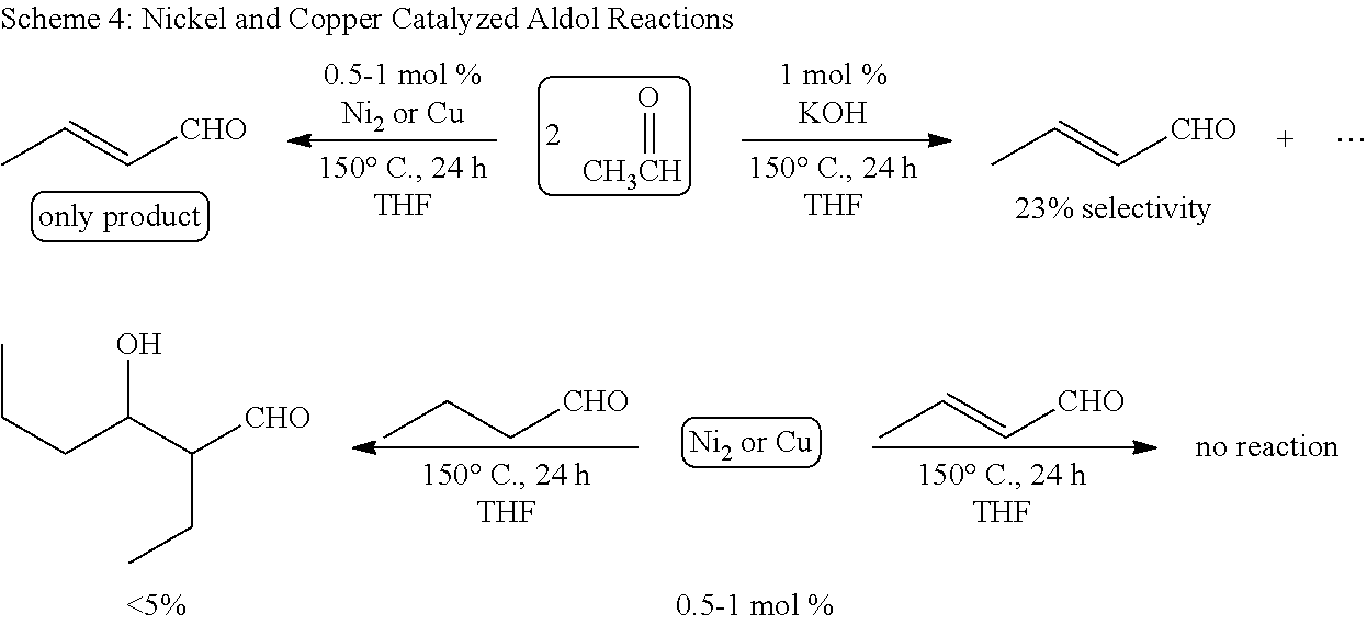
[CH3CH]=O.CC=C[CHO].CC=C[CHO].CC=C[CHO].CCC[CHO].CCCC(C([CHO])CC)O
